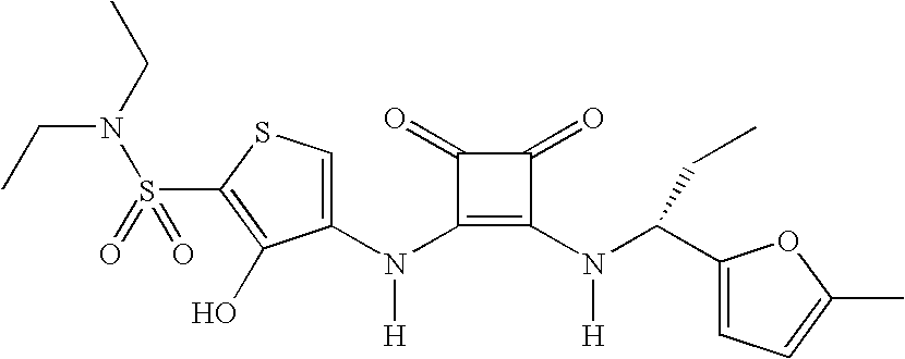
C(N(CC)S(=O)(C1=C(O)C(N(C2=C(N(C(C3=CC=C(C)O3)CC)[H])C(=O)C2=O)[H])=CS1)=O)C
